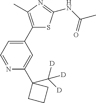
C1(C2=CC=NC(C3(C([D])([D])[D])CCC3)=C2)=C(C)N=C(NC(=O)C)S1
